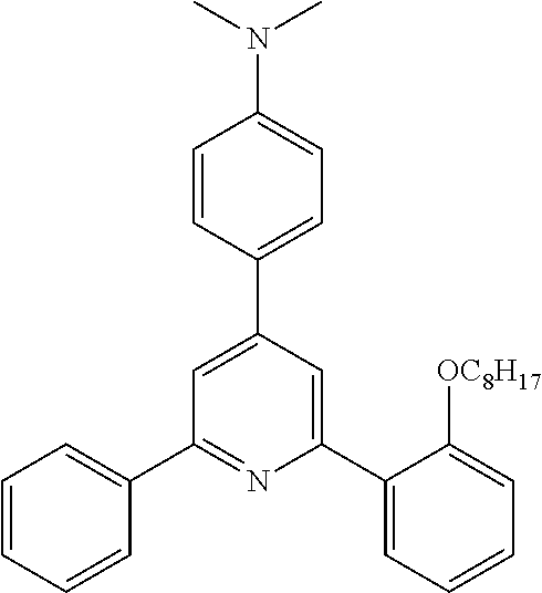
C1(C2=CC=CC=C2[OC8H17])=CC(C2=CC=C(N(C)C)C=C2)=CC(C2=CC=CC=C2)=N1
